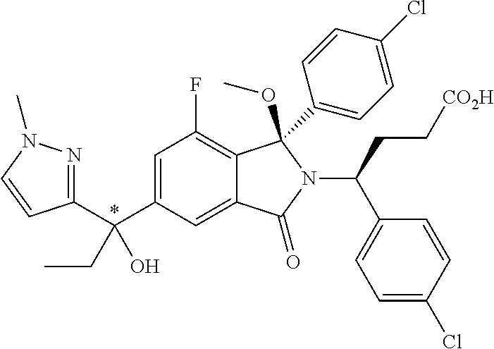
C1=C(C(C2=NN(C)C=C2)(O)CC)C=C2C(=C1F)C(C1=CC=C(Cl)C=C1)(OC)N(C(C1=CC=C(Cl)C=C1)CC[CO2H])C2=O
